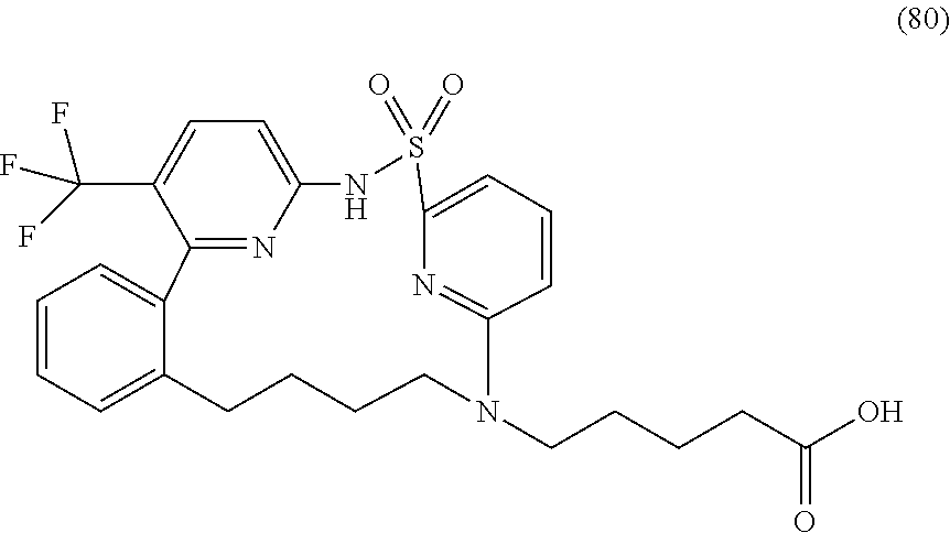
C12=NC(=CC=C1C(F)(F)F)NS(=O)(=O)C1=CC=CC(=N1)N(CCCCC(O)=O)CCCCC1=CC=CC=C21
